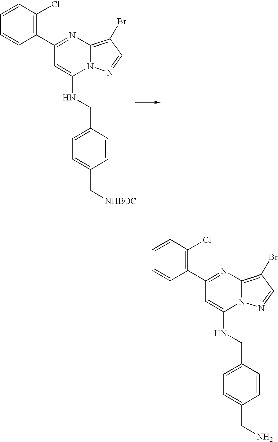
C1=CC(Cl)=C(C2=NC3=C(Br)C=NN3C(NCC3=CC=C(C[NHBOC])C=C3)=C2)C=C1.C1=CC(Cl)=C(C2=NC3=C(Br)C=NN3C(NCC3=CC=C(CN)C=C3)=C2)C=C1
